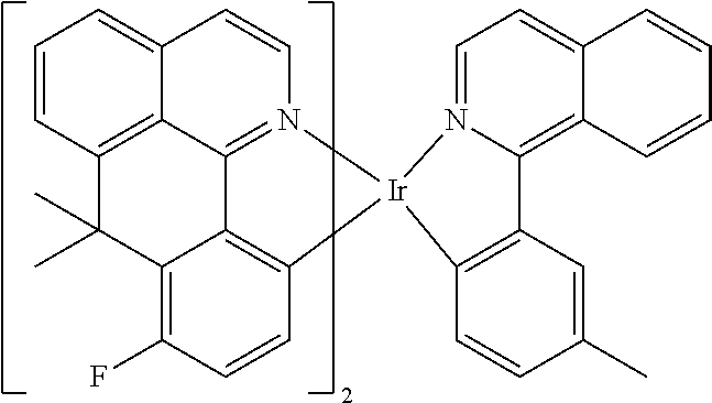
C1=CC2=C3C(=C1)C=CN1=C3C3=C(C=CC(F)=C3C2(C)C)[Ir]12C1=C(C=C(C)C=C1)C1=C3C(=CC=N12)C=CC=C3
